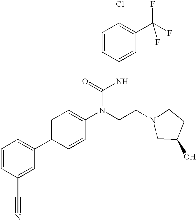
C1=CC(C#N)=CC(C2=CC=C(N(CCN3CC(O)CC3)C(=O)NC3=CC(C(F)(F)F)=C(Cl)C=C3)C=C2)=C1
